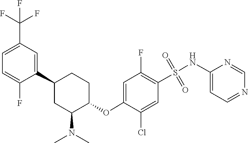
N1=CC=C(NS(=O)(=O)C2=C(F)C=C(OC3CCC(C4=CC(C(F)(F)F)=CC=C4F)CC3N(C)C)C(Cl)=C2)N=C1
